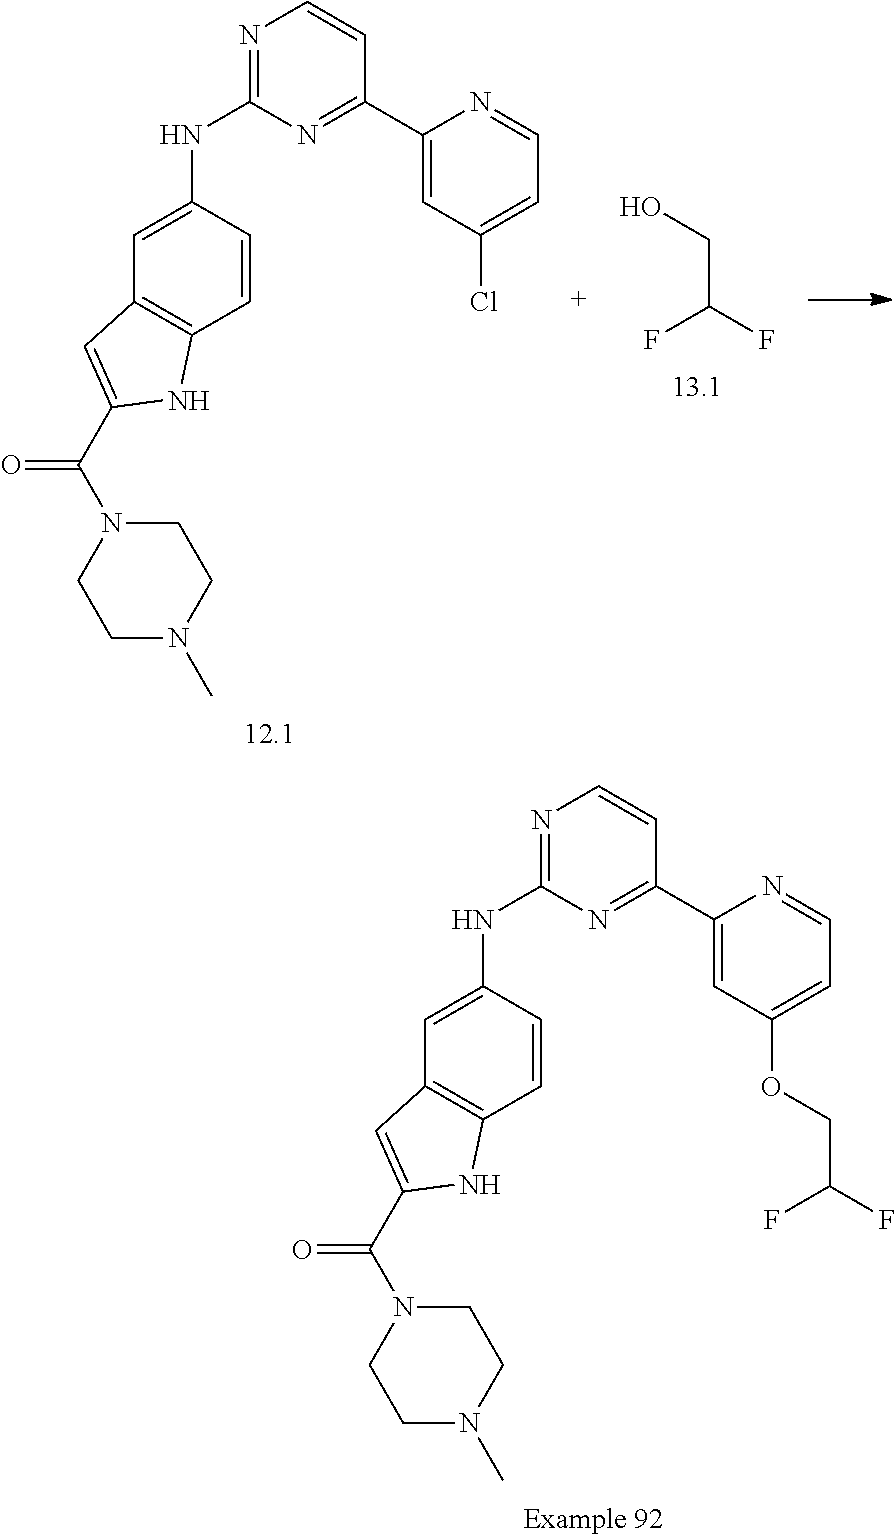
N1=C(NC2=CC3=C(C=C2)NC(C(=O)N2CCN(C)CC2)=C3)N=C(C2=CC(Cl)=CC=N2)C=C1.C(C(F)F)O.N1=C(NC2=CC3=C(C=C2)NC(C(=O)N2CCN(C)CC2)=C3)N=C(C2=CC(OCC(F)F)=CC=N2)C=C1
